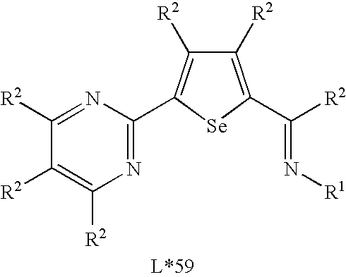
N1=C(C2=C([R2])C([R2])=C(C(=N[R1])[R2])[Se]2)N=C([R2])C([R2])=C1[R2]
